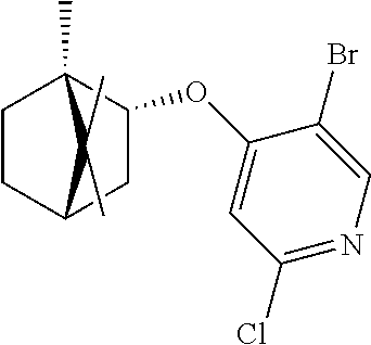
C1(OC2CC3CCC2(C)C3(C)C)=CC(Cl)=NC=C1Br
